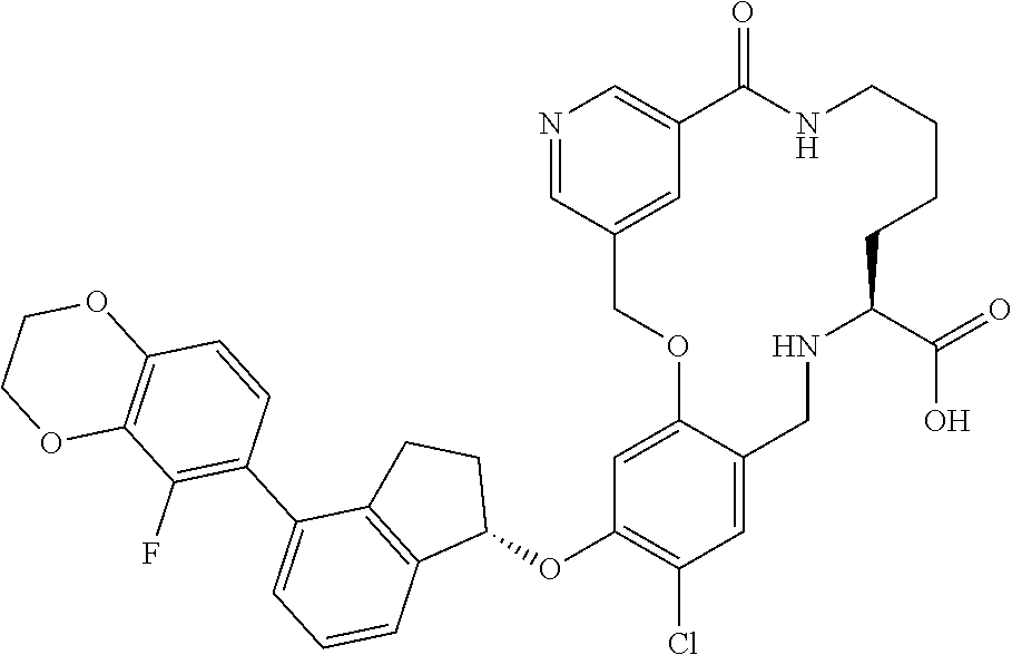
C1=C2C(=CC(OC3CCC4=C3C=CC=C4C3=C(F)C4=C(C=C3)OCCO4)=C1Cl)OCC1=CC(=CN=C1)C(=O)NCCCCC(C(=O)O)NC2
